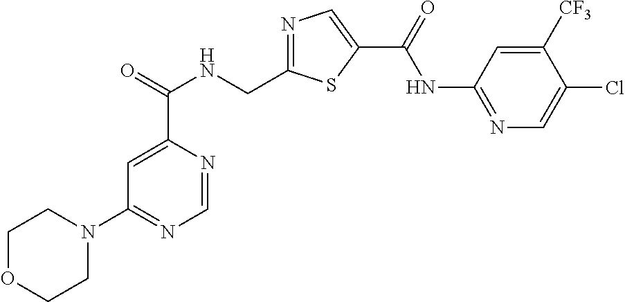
C1=NC(C(=O)NCC2=NC=C(C(=O)NC3=NC=C(Cl)C([CF3])=C3)S2)=CC(N2CCOCC2)=N1
